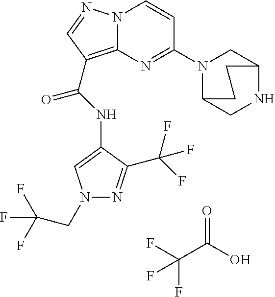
N1(CC(F)(F)F)N=C(C(F)(F)F)C(NC(=O)C2=C3N(N=C2)C=CC(N2C4CNC(C2)CC4)=N3)=C1.FC(C(O)=O)(F)F
